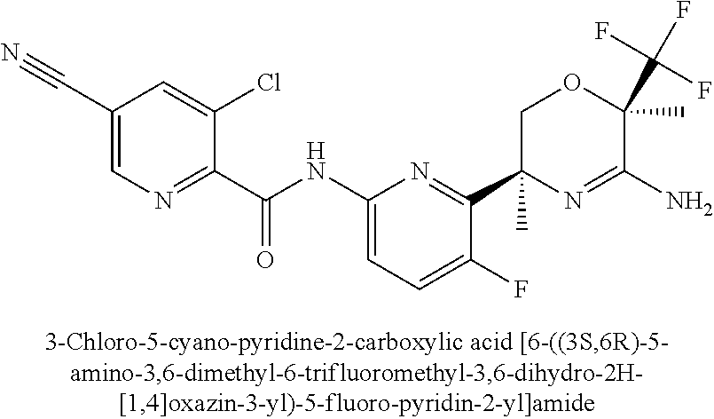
C1(C(NC2=CC=C(F)C(C3(C)N=C(N)C(C)(C(F)(F)F)OC3)=N2)=O)=NC=C(C#N)C=C1Cl
